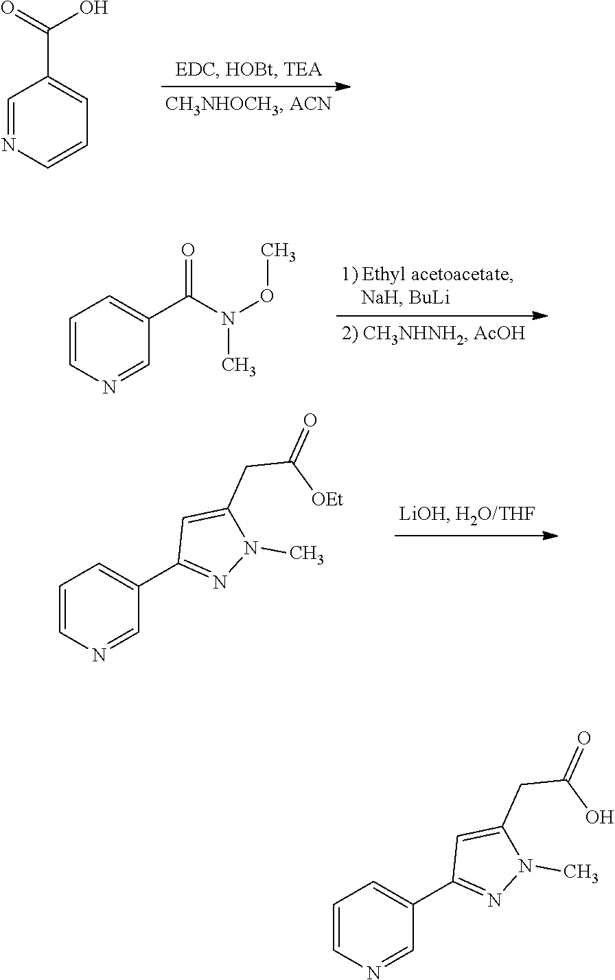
C1=CN=CC(C(=O)O)=C1.CN(OC)C(C1=CC=CN=C1)=O.N1=C(C2=CC=CN=C2)C=C(CC(=O)[OEt])N1C.N1=C(C2=CC=CN=C2)C=C(CC(=O)O)N1C
